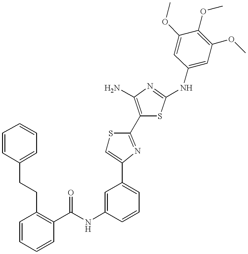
C1=CC(C(NC2=CC(C3=CSC(C4=C(N)N=C(NC5=CC(OC)=C(OC)C(OC)=C5)S4)=N3)=CC=C2)=O)=C(CCC2=CC=CC=C2)C=C1
